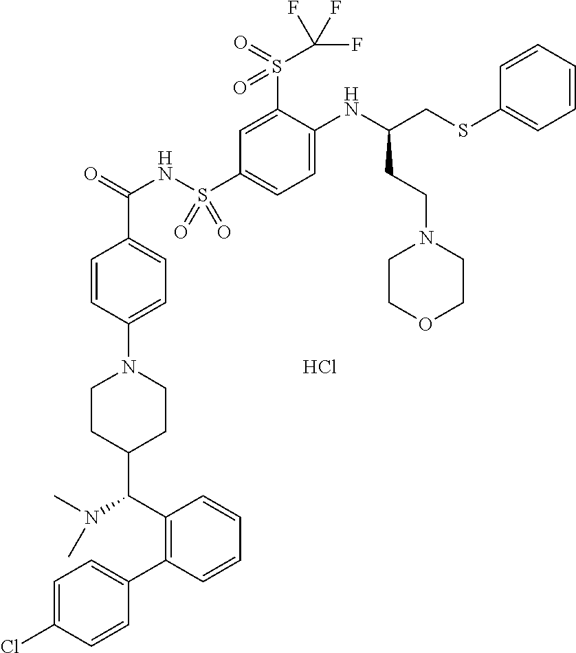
Cl.C1=CC(N2CCC(C(C3=C(C4=CC=C(Cl)C=C4)C=CC=C3)N(C)C)CC2)=CC=C1C(=O)NS(C1=CC=C(NC(CSC2=CC=CC=C2)CCN2CCOCC2)C(S(=O)(=O)C(F)(F)F)=C1)(=O)=O
